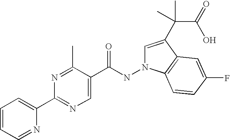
N1=CC=CC=C1C1=NC=C(C(NN2C=C(C(C)(C(=O)O)C)C3=C2C=CC(F)=C3)=O)C(C)=N1
